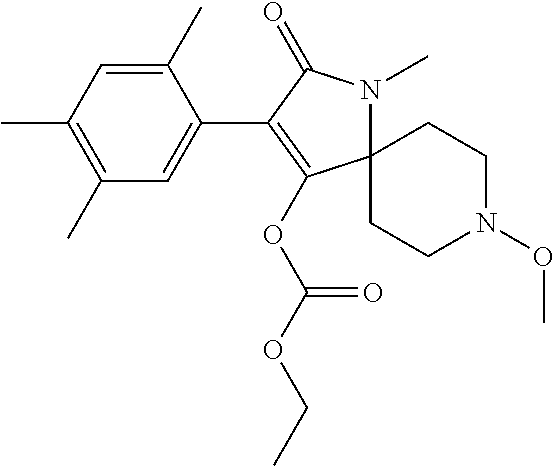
C1(C)=CC(C)=C(C)C=C1C1=C(OC(OCC)=O)C2(N(C)C1=O)CCN(OC)CC2
